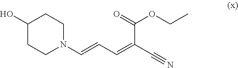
N1(C=CC=C(C#N)C(=O)OCC)CCC(O)CC1
